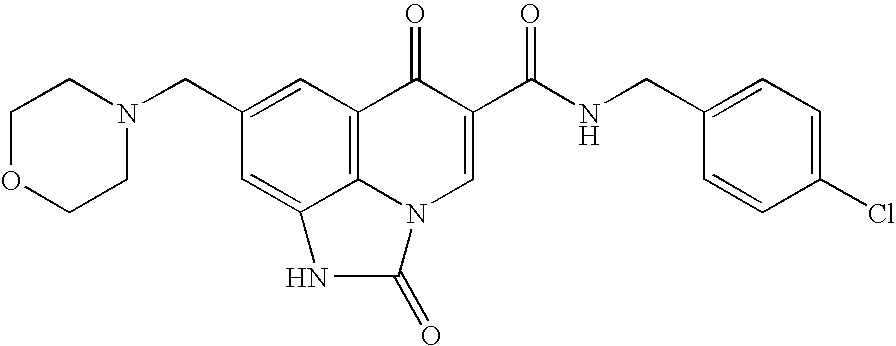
C1OCCN(CC2=CC3=C4C(=C2)NC(=O)N4C=C(C(NCC2=CC=C(Cl)C=C2)=O)C3=O)C1
